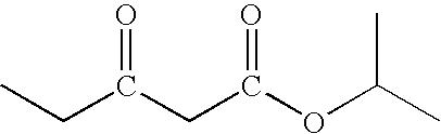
CCC(CC(OC(C)C)=O)=O
